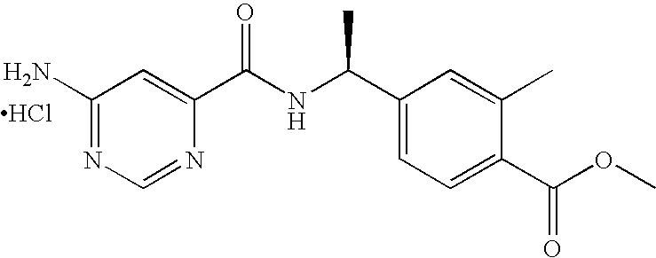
C1(N)=NC=NC(C(NC(C2=CC=C(C(OC)=O)C(C)=C2)C)=O)=C1.Cl
